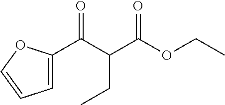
C(C(C(OCC)=O)CC)(=O)C1=CC=CO1
